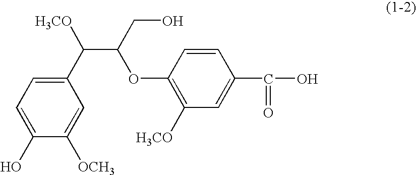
C1(C([H3CO])C(CO)OC2=C([H3CO])C=C(C(O)=O)C=C2)=CC=C(O)C([OCH3])=C1
